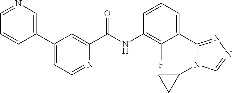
C1=NC=C(C2=CC=NC(C(NC3=C(F)C(C4=NN=CN4C4CC4)=CC=C3)=O)=C2)C=C1
